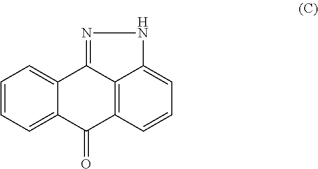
C12=CC=CC=C1C(=O)C1=C3C2=NNC3=CC=C1
